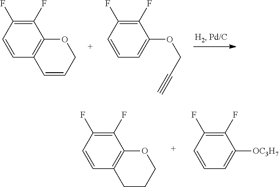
C1=CC(F)=C(F)C2=C1C=CCO2.C1=CC(F)=C(F)C(OCC#C)=C1.C1=CC(F)=C(F)C2=C1CCCO2.C1=CC(F)=C(F)C([OC3H7])=C1
